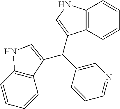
C1=CC2=C(C=C1)C(C(C1=CN=CC=C1)C1=CNC3=C1C=CC=C3)=CN2
